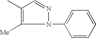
C1(C)=C([Me])N(C2=CC=CC=C2)N=C1
